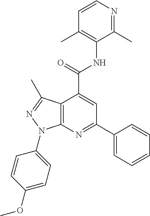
C1=CN=C(C)C(NC(=O)C2=CC(C3=CC=CC=C3)=NC3=C2C(C)=NN3C2=CC=C(OC)C=C2)=C1C
